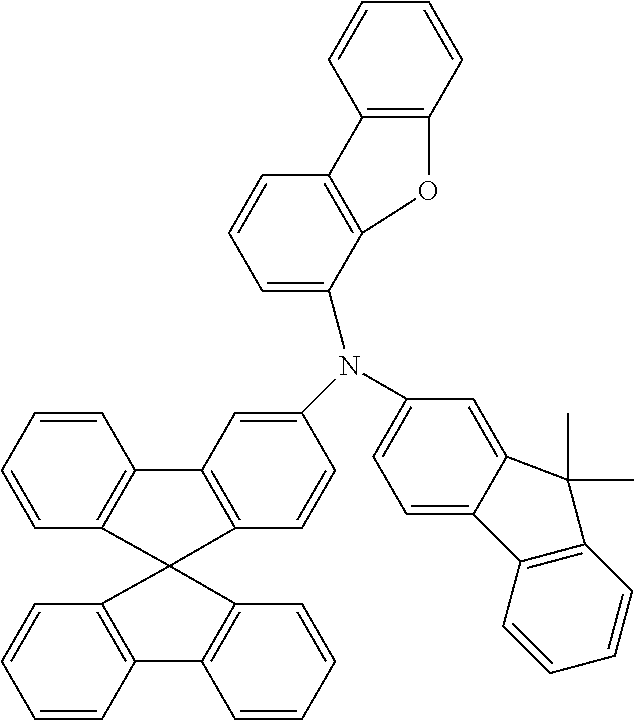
C1=CC2=C(C=C1)C1(C3=C2C=CC=C3)C2=C(C=CC=C2)C2=C1C=CC(N(C1=CC=C3C(=C1)C(C)(C)C1=C3C=CC=C1)C1=CC=CC3=C1OC1=C3C=CC=C1)=C2
